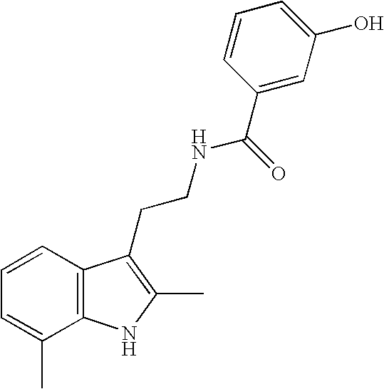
C1=CC2=C(C(C)=C1)NC(C)=C2CCNC(=O)C1=CC(O)=CC=C1
